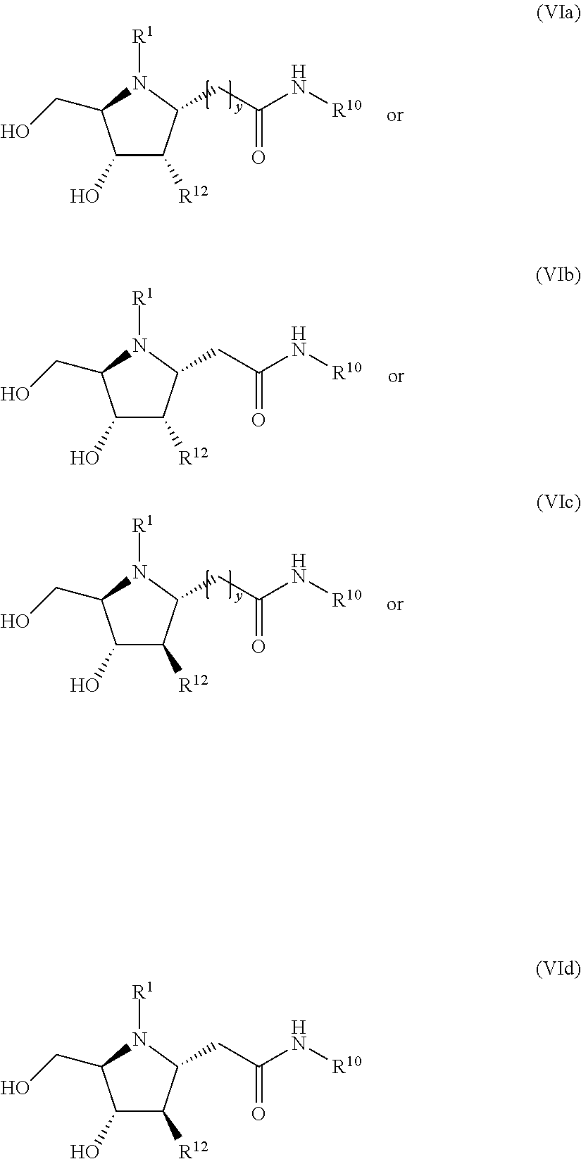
[R1]N1C(CO)C(O)C([R12])C1CC(=O)N[R10].[R1]N1C(CO)C(O)C([R12])C1CC(=O)N[R10].[R1]N1C(CO)C(O)C([R12])C1CC(=O)N[R10].[R1]N1C(CO)C(O)C([R12])C1CC(=O)N[R10]
